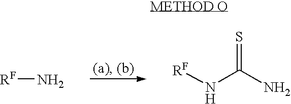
[RF]N.[RF]NC(=S)N
